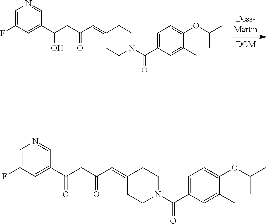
N1(C(=O)C2=CC=C(OC(C)C)C(C)=C2)CCC(=CC(CC(O)C2=CC(F)=CN=C2)=O)CC1.N1(C(=O)C2=CC=C(OC(C)C)C(C)=C2)CCC(=CC(CC(=O)C2=CC(F)=CN=C2)=O)CC1
